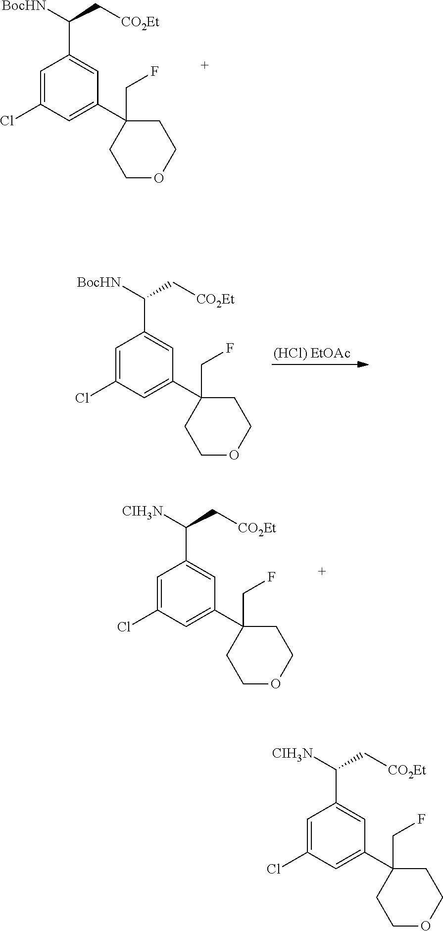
C1=C(Cl)C=C(C2(CF)CCOCC2)C=C1C([BocHN])C[CO2Et].C1=C(Cl)C=C(C2(CF)CCOCC2)C=C1C([BocHN])C[CO2Et].C1=C(Cl)C=C(C2(CF)CCOCC2)C=C1C([CIH3N])C[CO2Et].C1=C(Cl)C=C(C2(CF)CCOCC2)C=C1C([CIH3N])C[CO2Et]
